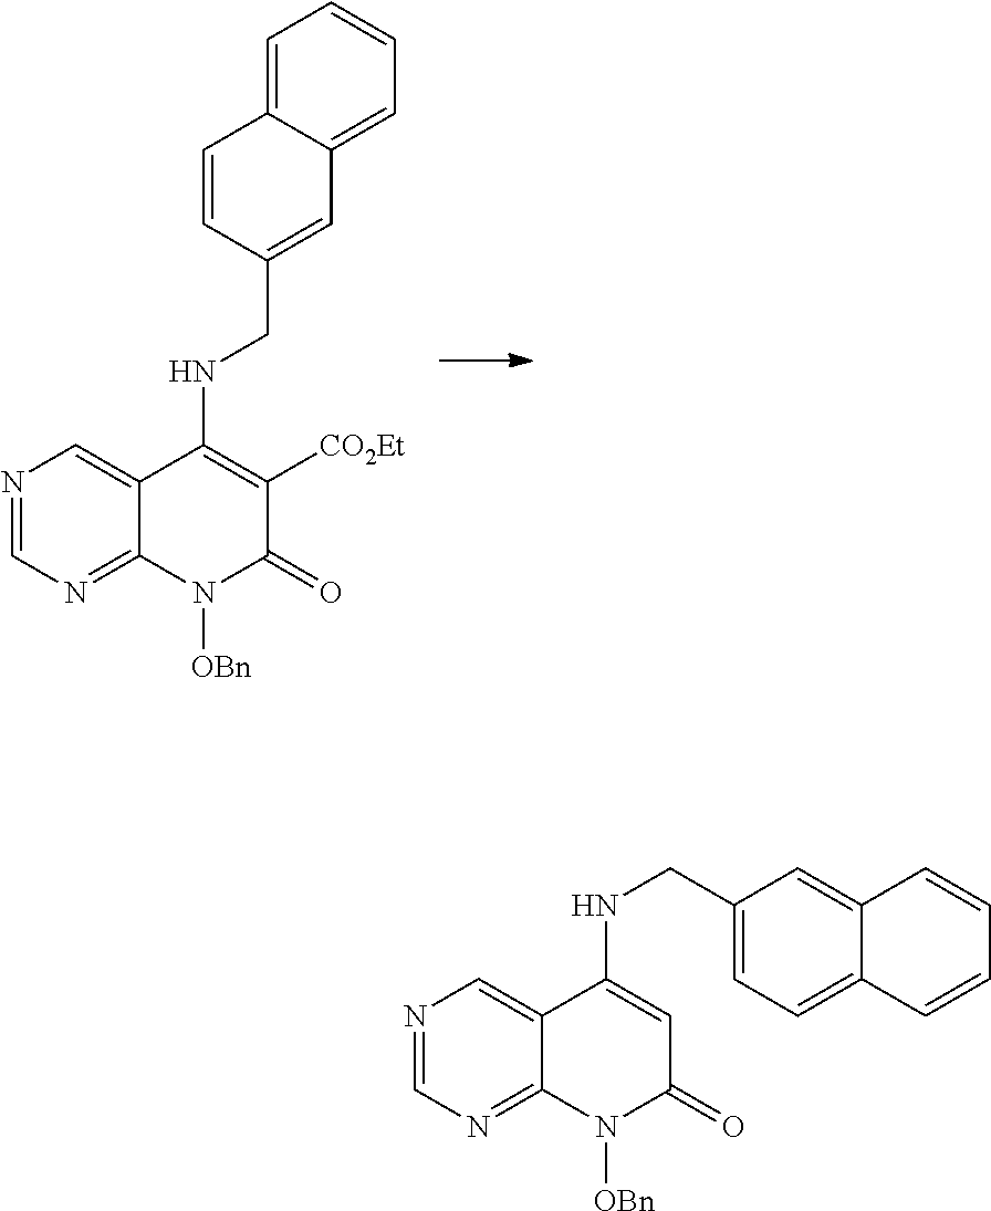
N1=CN=C2C(=C1)C(NCC1=CC3=CC=CC=C3C=C1)=C([CO2Et])C(=O)N2[OBn].N1=CN=C2C(=C1)C(NCC1=CC=C3C(=C1)C=CC=C3)=CC(=O)N2[OBn]
